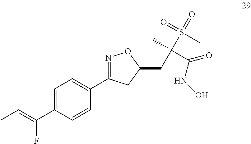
C1=C(C(=CC)F)C=CC(C2=NOC(CC(C)(S(=O)(C)=O)C(=O)NO)C2)=C1
